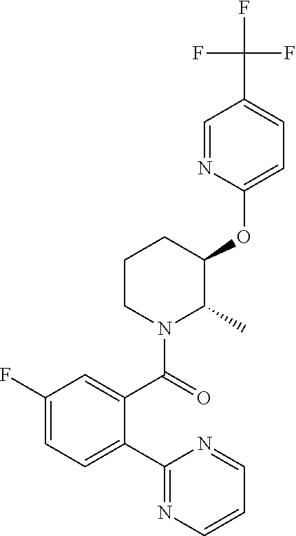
C1(OC2CCCN(C(C3=CC(F)=CC=C3C3=NC=CC=N3)=O)C2C)=CC=C(C(F)(F)F)C=N1
